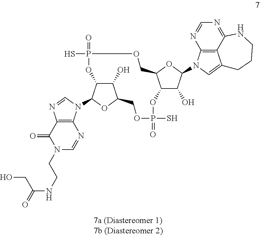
C1(=O)N(CCNC(=O)CO)C=NC2=C1N=CN2C1C2C(O)C(O1)COP(S)(=O)OC1C(O)C(N3C4=C5C(=C3)CCCNC5=NC=N4)OC1COP(S)(=O)O2
